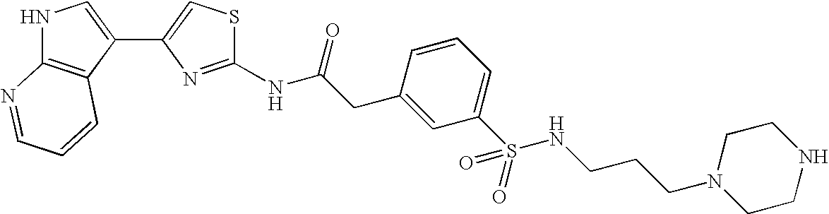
N1C2=C(C(C3=CSC(NC(CC4=CC(S(NCCCN5CCNCC5)(=O)=O)=CC=C4)=O)=N3)=C1)C=CC=N2
